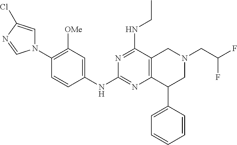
C1(N2C=C(Cl)N=C2)=C([OMe])C=C(NC2=NC3=C(C(NCC)=N2)CN(CC(F)F)CC3C2=CC=CC=C2)C=C1
